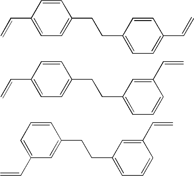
C=CC1=CC=C(CCC2=CC=C(C=C)C=C2)C=C1.C=CC1=CC=C(CCC2=CC=CC(C=C)=C2)C=C1.C1=C(C=C)C=C(CCC2=CC=CC(C=C)=C2)C=C1
